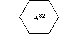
C1CC(C)CCC1C.[A82]
